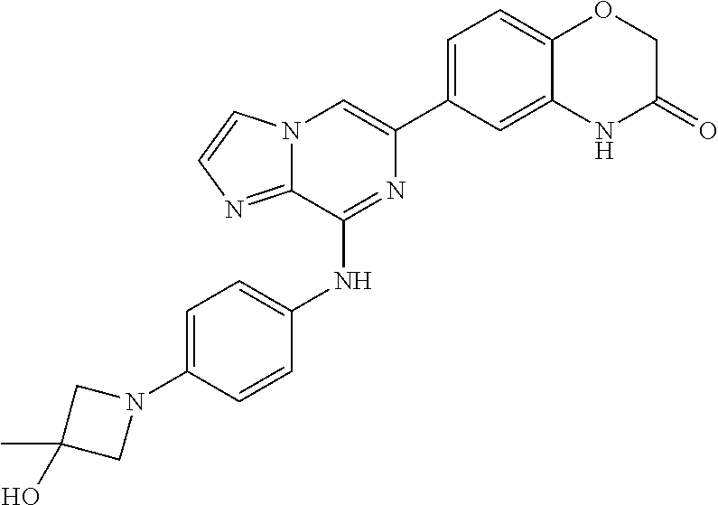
C1(C2=CC=C3C(=C2)NC(=O)CO3)=CN2C(=NC=C2)C(NC2=CC=C(N3CC(C)(O)C3)C=C2)=N1
